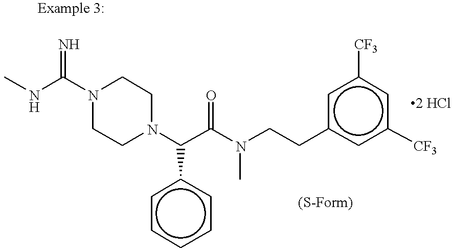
N1(C(NC)=N)CCN(C(C(N(C)CCc2cc([CF3])cc([CF3])c2)=O)c2ccccc2)CC1
